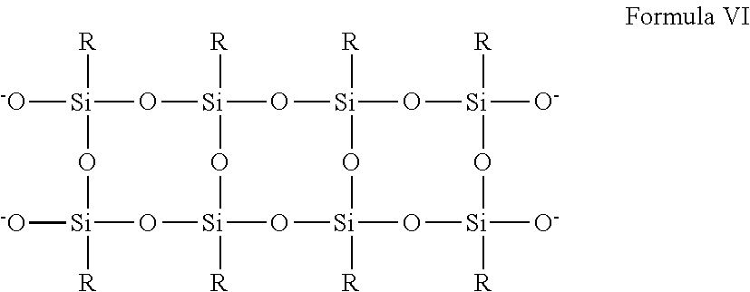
[-O][Si]1([R])O[Si]2([R])O[Si]3([R])O[Si]([O-])([R])O[Si]([O-])([R])O[Si]([R])(O3)O[Si]([R])(O2)O[Si]([-O])([R])O1
